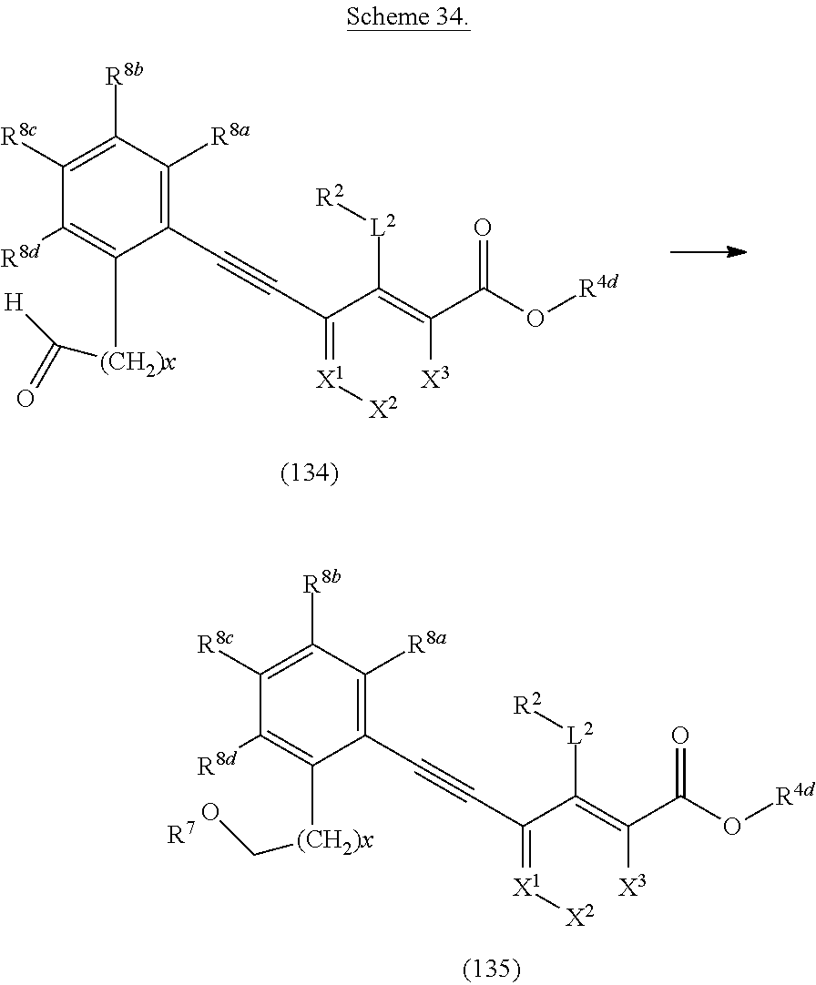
[X2][X1]=C(C#CC1=C([R8a])C([R8b])=C([R8c])C([R8d])=C1[(CH2)x]C([H])=O)C([L2][R2])=C(C(=O)O[R4d])[X3].[X2][X1]=C(C#CC1=C([R8a])C([R8b])=C([R8c])C([R8d])=C1[(CH2)x]CO)C([L2][R2])=C(C(=O)O[R4d])[X3].[R7]
